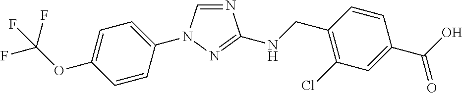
N1=CN(C2=CC=C(OC(F)(F)F)C=C2)N=C1NCC1=C(Cl)C=C(C(O)=O)C=C1
